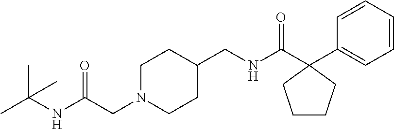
CC(NC(CN1CCC(CNC(C2(C3=CC=CC=C3)CCCC2)=O)CC1)=O)(C)C
